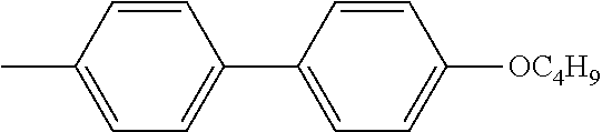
C1=CC(C)=CC=C1C1=CC=C([OC4H9])C=C1
